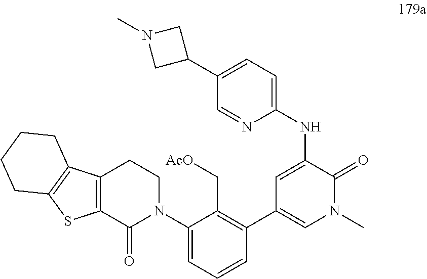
C1=C(N2CCC3=C(C2=O)SC2=C3CCCC2)C(C[AcO])=C(C2=CN(C)C(=O)C(NC3=CC=C(C4CN(C)C4)C=N3)=C2)C=C1
